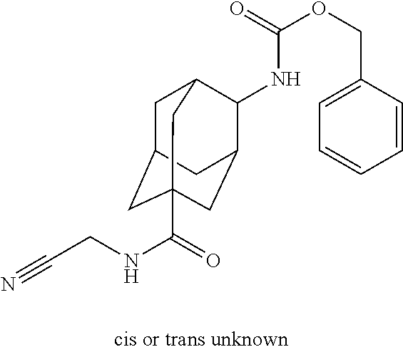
C1C2CC3(C(=O)NCC#N)CC(C(NC(OCC4=CC=CC=C4)=O)C1C3)C2
